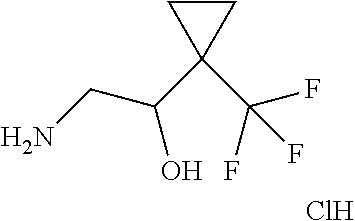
NCC(C1(C(F)(F)F)CC1)O.Cl
